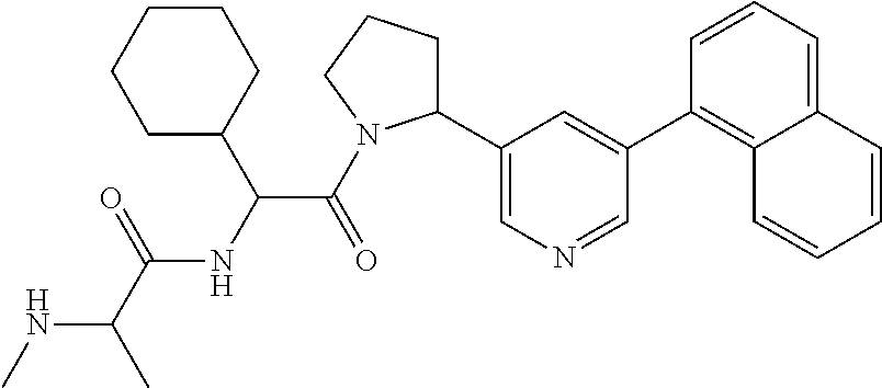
N(C(C)C(=O)NC(C(=O)N1C(C2=CN=CC(C3=C4C(=CC=C3)C=CC=C4)=C2)CCC1)C1CCCCC1)C
